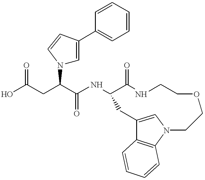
OC(CC(C(NC1C(=O)NCCOCC(C)N2C3=C(C(=C2)C1)C=CC=C3)=O)N1C=C(C2=CC=CC=C2)C=C1)=O
